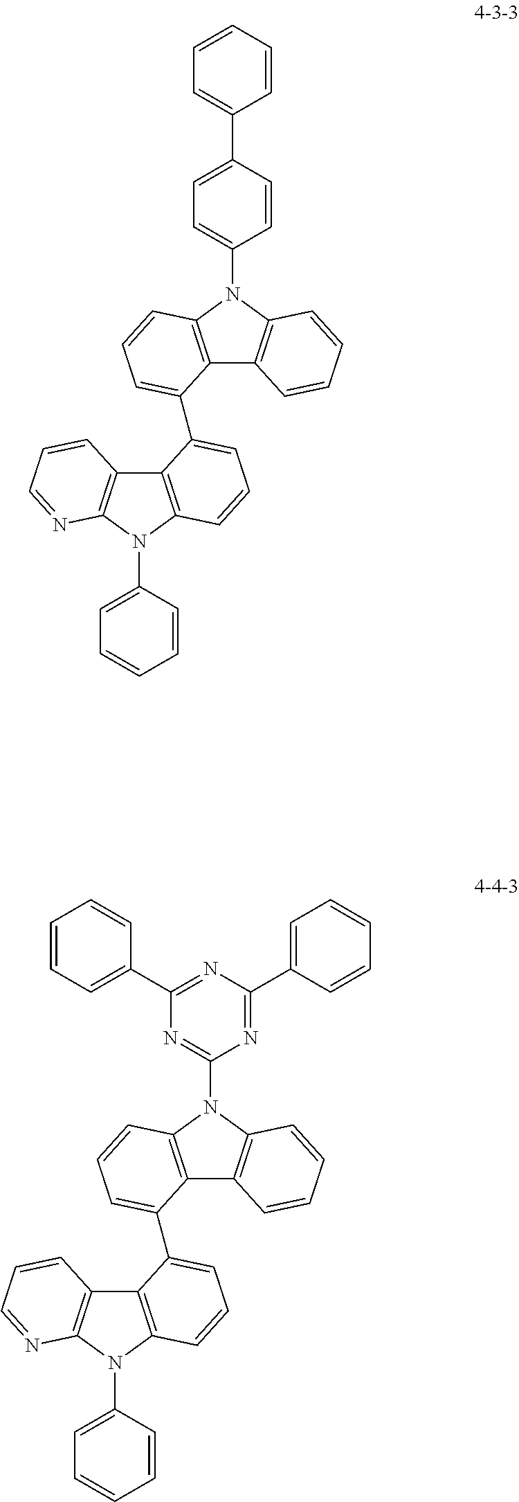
C12=C(N(C3=CC=CC=C3)C3=C1C=CC=N3)C=CC=C2C1=CC=CC2=C1C1=C(N2C2=CC=C(C3=CC=CC=C3)C=C2)C=CC=C1.C12=C(N(C3=CC=CC=C3)C3=C1C=CC=N3)C=CC=C2C1=CC=CC2=C1C1=C(N2C2=NC(C3=CC=CC=C3)=NC(C3=CC=CC=C3)=N2)C=CC=C1
